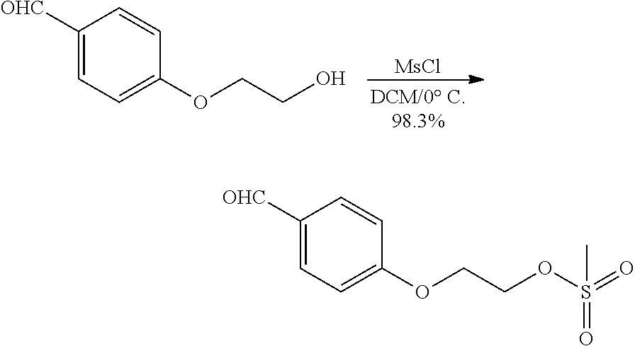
C1=C([OHC])C=CC(OCCO)=C1.[MsCl].C1([OHC])=CC=C(OCCOS(=O)(=O)C)C=C1
